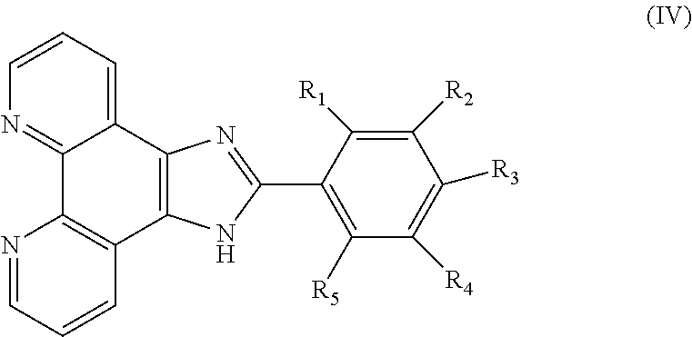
N1=C2C(=CC=C1)C1=C(C3=C2N=CC=C3)NC(C2=C([R5])C([R4])=C([R3])C([R2])=C2[R1])=N1
